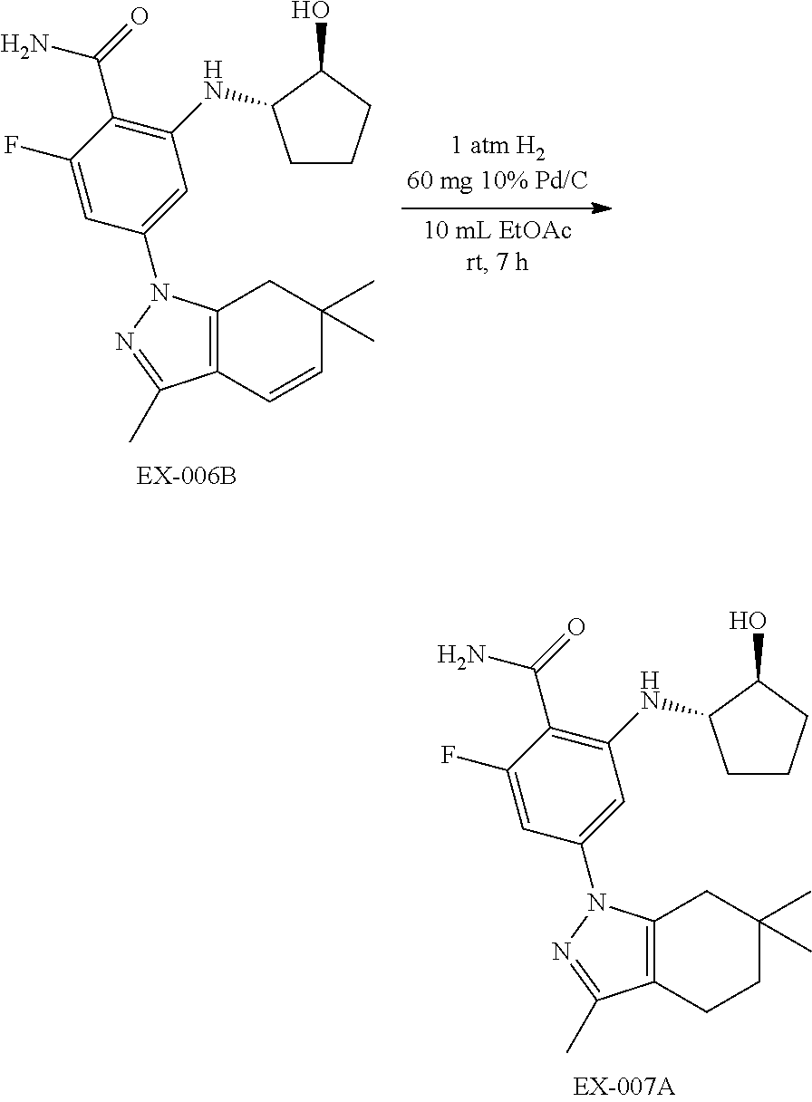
C12=C(C=CC(C)(C)C1)C(C)=NN2C1=CC(NC2CCCC2O)=C(C(=O)N)C(F)=C1.C12=C(CCC(C)(C)C1)C(C)=NN2C1=CC(NC2CCCC2O)=C(C(=O)N)C(F)=C1
